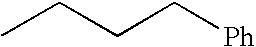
CCCC[Ph]
